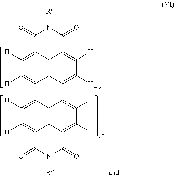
C1([H])=C2C3=C(C=C1[H])C(C1=C([H])C([H])=C4C5=C1C=C([H])C([H])=C5C(=O)N([Rd])C4=O)=C([H])C([H])=C3C(=O)N([Rc])C2=O
